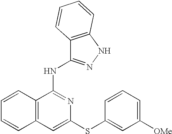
C1=CC2=C(C=C1)C=C(SC1=CC([OMe])=CC=C1)N=C2NC1=NNC2=C1C=CC=C2
